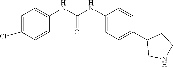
C1(NC(NC2=CC=C(Cl)C=C2)=O)=CC=C(C2CNCC2)C=C1
